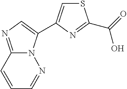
S1C=C(C2=CN=C3N2N=CC=C3)N=C1C(=O)O
